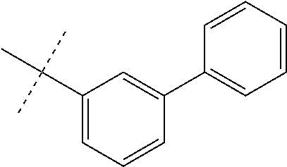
C1(C(C)(C)C)=CC=CC(C2=CC=CC=C2)=C1
